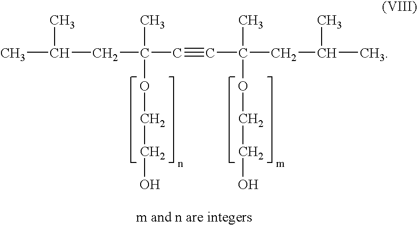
CC(CC(C)(C#CC(C)(CC(C)C)OCCO)OCCO)C
